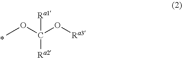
COC(O[Ra3])([Ra2])[Ra1]
